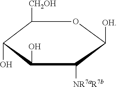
C1([CH2OH])C(O)C(O)C([NR7aR7b])C([OH])O1
